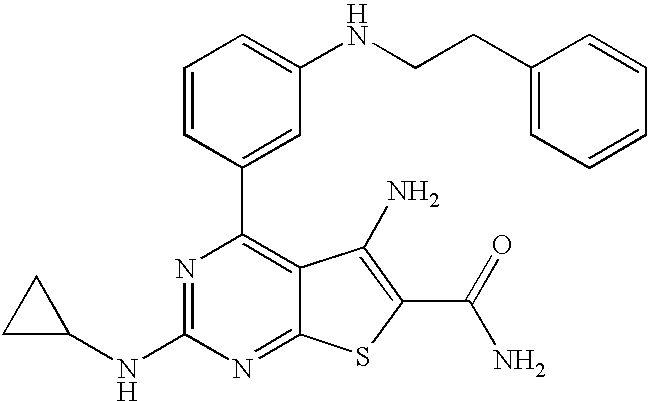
C1=CC(C2=C3C(=NC(NC4CC4)=N2)SC(C(N)=O)=C3N)=CC(NCCC2=CC=CC=C2)=C1
